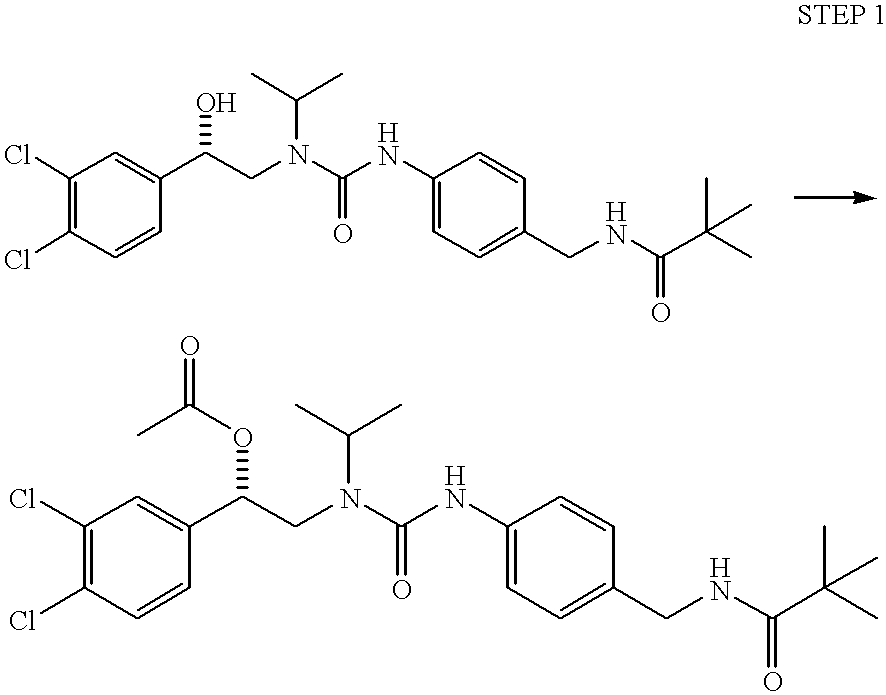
C1=CC(C(CN(C(NC2=CC=C(CNC(C(C)(C)C)=O)C=C2)=O)C(C)C)O)=CC(Cl)=C1Cl.C1=CC(C(CN(C(NC2=CC=C(CNC(C(C)(C)C)=O)C=C2)=O)C(C)C)OC(C)=O)=CC(Cl)=C1Cl
